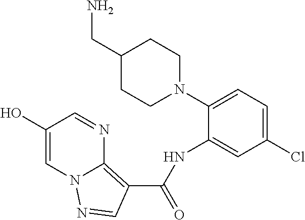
C1(O)=CN2C(=C(C(NC3=CC(Cl)=CC=C3N3CCC(CN)CC3)=O)C=N2)N=C1
